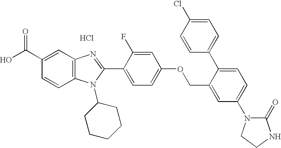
OC(C1=CC2=C(C=C1)N(C1CCCCC1)C(C1=CC=C(OCC3=CC(N4C(=O)NCC4)=CC=C3C3=CC=C(Cl)C=C3)C=C1F)=N2)=O.Cl
